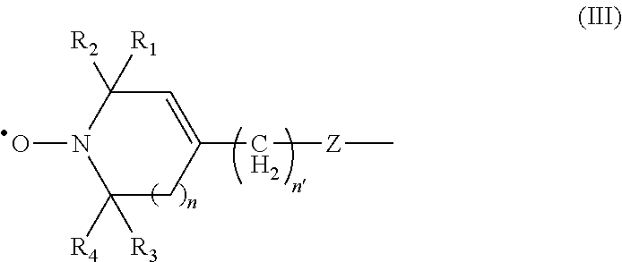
C1=C(C[Z]C)CC([R4])([R3])N(O)C1([R2])[R1]
